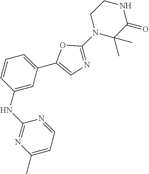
C1=CC(NC2=NC(C)=CC=N2)=CC(C2=CN=C(N3C(C)(C)C(=O)NCC3)O2)=C1
